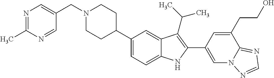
N1(CC2=CN=C(C)N=C2)CCC(C2=CC=C3C(=C2)C(C(C)C)=C(C2=CN4C(=NC=N4)C(CCO)=C2)N3)CC1
